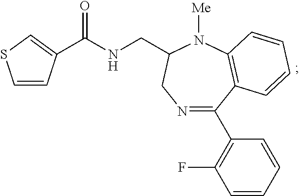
C1=CC(C(NCC2CN=C(C3=C(F)C=CC=C3)C3=C(N2[Me])C=CC=C3)=O)=CS1
